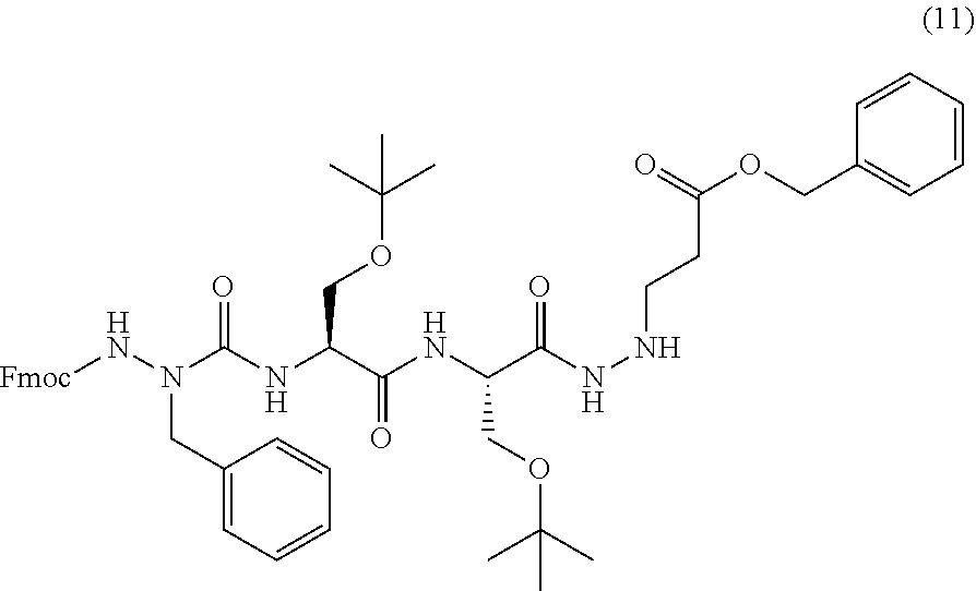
O=C(NNCCC(OCC1=CC=CC=C1)=O)C(NC(C(NC(N(N[Fmoc])CC1=CC=CC=C1)=O)COC(C)(C)C)=O)COC(C)(C)C
